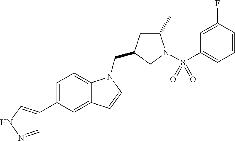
C1=NNC=C1C1=CC=C2C(=C1)C=CN2CC1CC(C)N(S(C2=CC=CC(F)=C2)(=O)=O)C1
